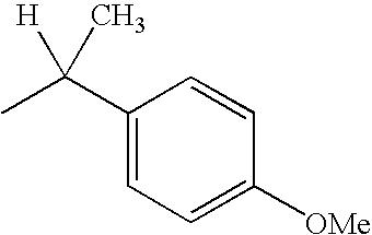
C1(C(C)([H])C)=CC=C([OMe])C=C1
